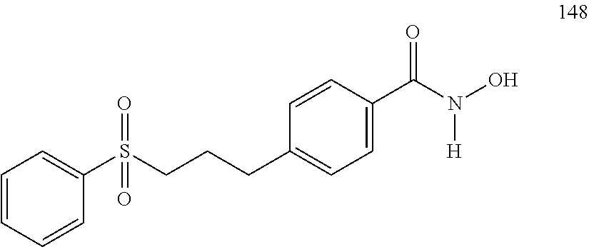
C1=CC=CC(S(CCCC2=CC=C(C(N(O)[H])=O)C=C2)(=O)=O)=C1
